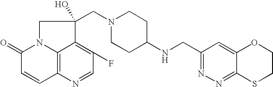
C12=C3N=CC(F)=C1C(CN1CCC(NCC4=NN=C5C(=C4)OCCS5)CC1)(O)CN2C(=O)C=C3
